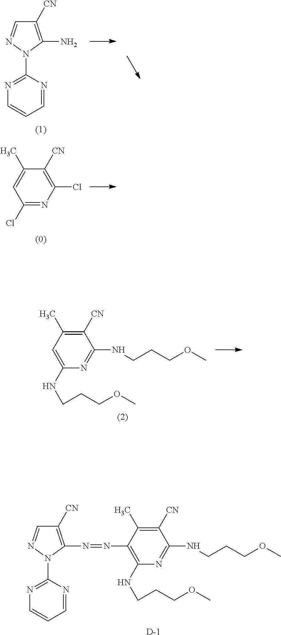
C1([CN])=C(N)N(C2=NC=CC=N2)N=C1.C1(Cl)=NC(Cl)=C([CN])C(C)=C1.C1([CN])=C(C)C=C(NCCCOC)N=C1NCCCOC.C1([CN])=C(C)C(N=NC2=C([CN])C=NN2C2=NC=CC=N2)=C(NCCCOC)N=C1NCCCOC.[D]
